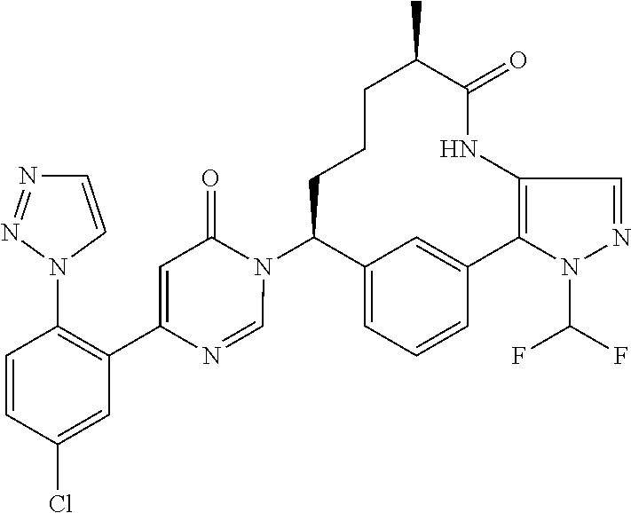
C12=CC=CC(=C1)C1=C(NC(=O)C(C)CCCC2N2C(=O)C=C(C3=C(N4C=CN=N4)C=CC(Cl)=C3)N=C2)C=NN1C(F)F
